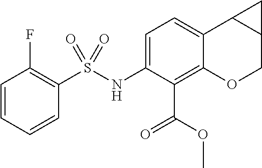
C1=C(NS(C2=C(F)C=CC=C2)(=O)=O)C(C(OC)=O)=C2C(=C1)C1C(CO2)C1
